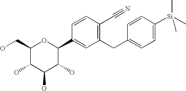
C1(CO)C(O)C(O)C(O)C(C2=CC(CC3=CC=C([Si](C)(C)C)C=C3)=C(C#N)C=C2)O1
